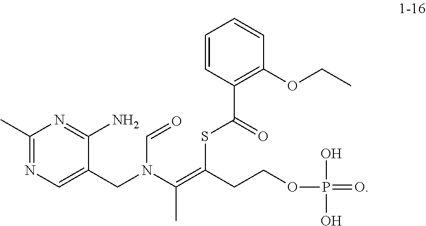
C1(C)=NC=C(CN(C=O)C(=C(SC(C2=C(OCC)C=CC=C2)=O)CCOP(=O)(O)O)C)C(N)=N1
